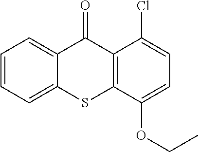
C1=CC=C2C(=C1)C(=O)C1=C(S2)C(OCC)=CC=C1Cl
